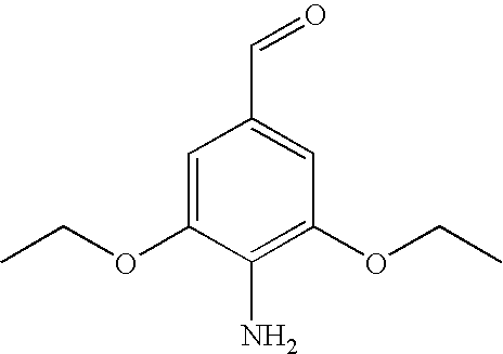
C1=C(OCC)C(N)=C(OCC)C=C1C=O
